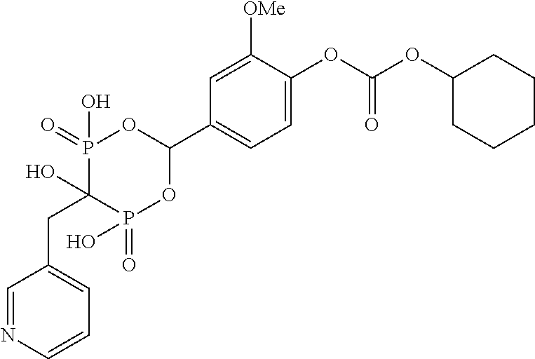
C(C1(O)P(=O)(O)OC(C2=CC=C(OC(OC3CCCCC3)=O)C([OMe])=C2)OP1(=O)O)C1=CC=CN=C1
